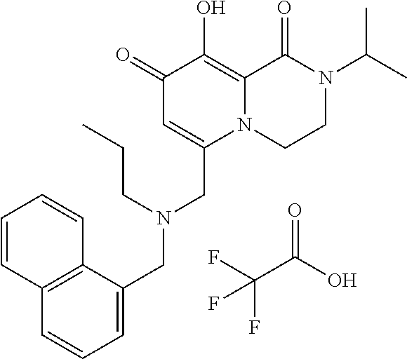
C1(=O)C=C(CN(CC2=CC=CC3=C2C=CC=C3)CCC)N2C(=C1O)C(=O)N(C(C)C)CC2.O=C(O)C(F)(F)F
